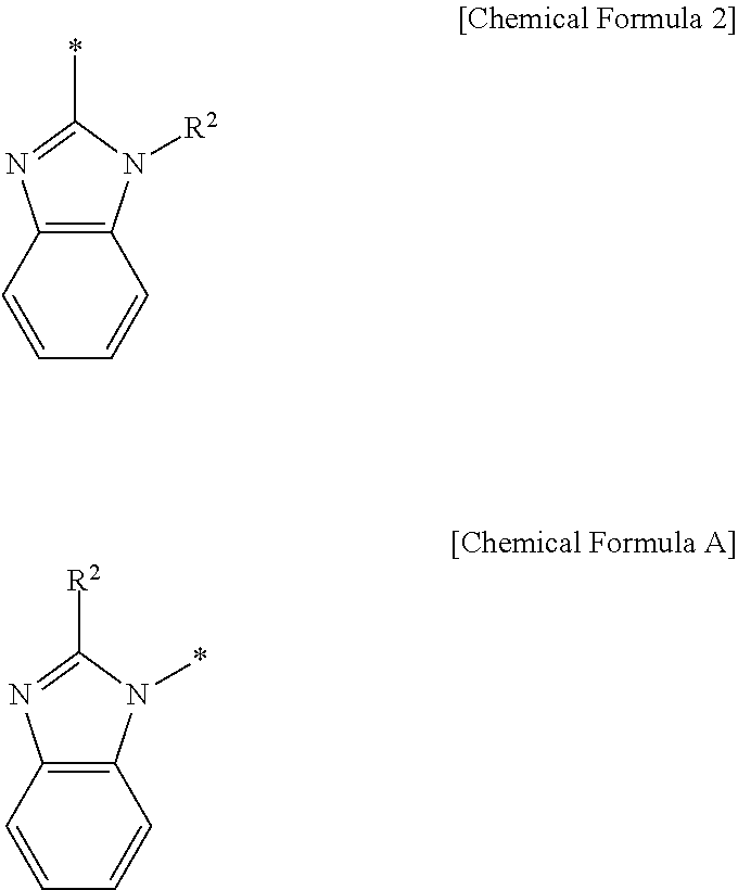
C12=C(C=CC=C1)N=C(*)N2[R2].C12=C(C=CC=C1)N=C([R2])N2*
